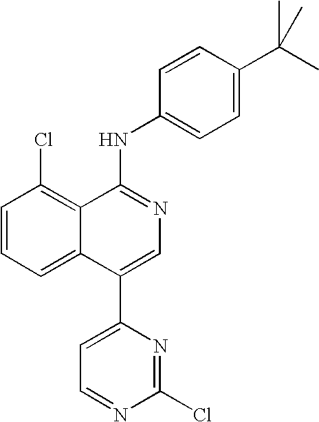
C1=CC=C2C(=C1Cl)C(NC1=CC=C(C(C)(C)C)C=C1)=NC=C2C1=CC=NC(Cl)=N1
